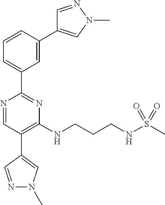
C1=C(C2=CN(C)N=C2)C=CC=C1C1=NC(NCCCNS(C)(=O)=O)=C(C2=CN(C)N=C2)C=N1
